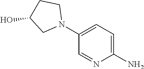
C1(N)=CC=C(N2CCC(O)C2)C=N1
